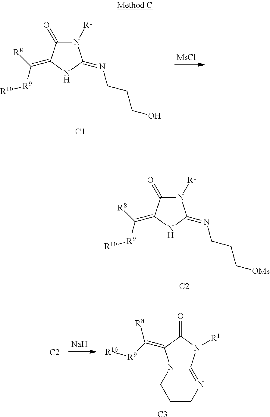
N1([R1])C(=O)C(=C([R8])[R9][R10])NC1=NCCCO.[C1].[MsCl].N1([R1])C(=O)C(=C([R8])[R9][R10])NC1=NCCC[OMs].[C2].C1CCN=C2N1C(=C([R8])[R9][R10])C(=O)N2[R1].[C3].[Na].[C2]
